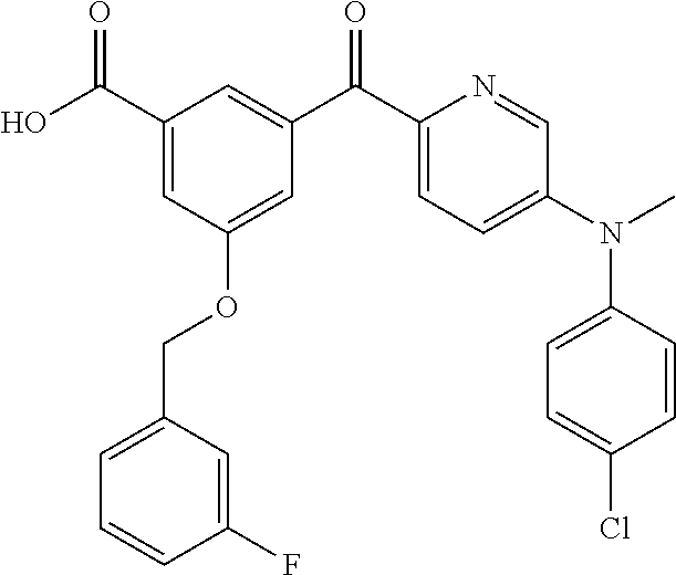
C1(C(O)=O)=CC(OCC2=CC=CC(F)=C2)=CC(C(C2=CC=C(N(C)C3=CC=C(Cl)C=C3)C=N2)=O)=C1
